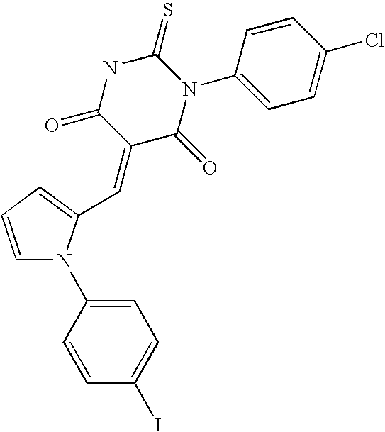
C1=C(C=C2C(=O)N(C3=CC=C(Cl)C=C3)C(=S)NC2=O)N(C2=CC=C(I)C=C2)C=C1
